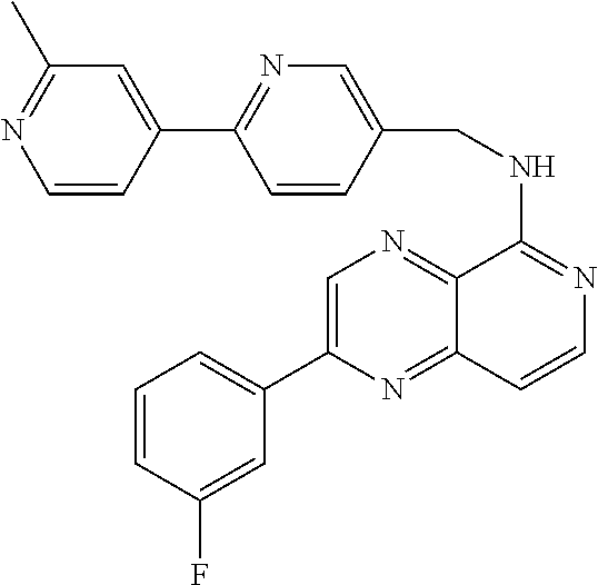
C1=C(C2=CC=CC(F)=C2)N=C2C(=N1)C(NCC1=CN=C(C3=CC(C)=NC=C3)C=C1)=NC=C2
